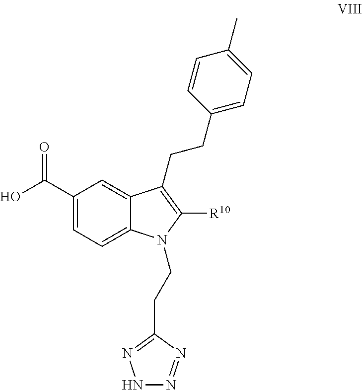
C1(C(O)=O)=CC=C2C(=C1)C(CCC1=CC=C(C)C=C1)=C([R10])N2CCC1=NNN=N1
